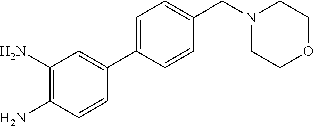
C1=C(C2=CC(N)=C(N)C=C2)C=CC(CN2CCOCC2)=C1
